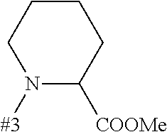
[#3]N1C([COOMe])CCCC1
